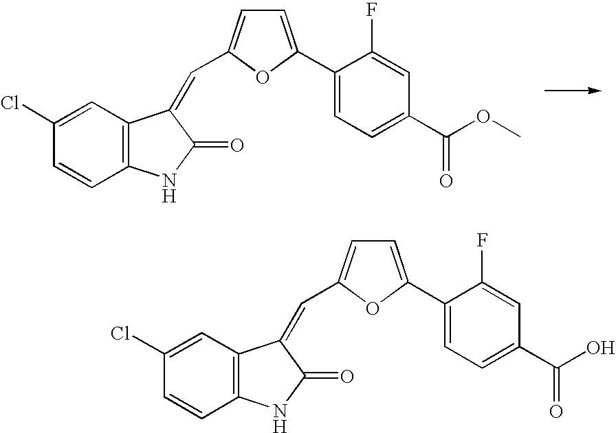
C12=C(C=C(Cl)C=C1)C(=CC1=CC=C(C3=CC=C(C(=O)OC)C=C3F)O1)C(=O)N2.C12=C(C=C(Cl)C=C1)C(=CC1=CC=C(C3=CC=C(C(=O)O)C=C3F)O1)C(=O)N2
